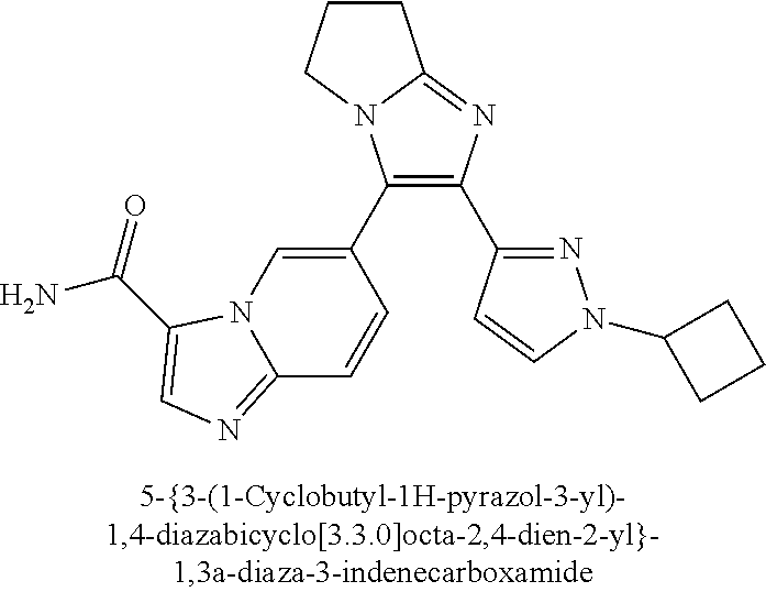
C1(C2=CN3C(=NC=C3C(N)=O)C=C2)=C(C2=NN(C3CCC3)C=C2)N=C2N1CCC2
